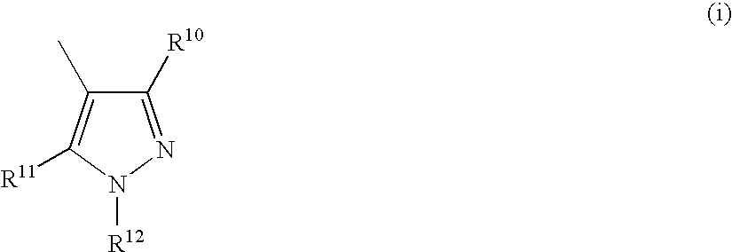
C1([R10])=NN([R12])C([R11])=C1C
